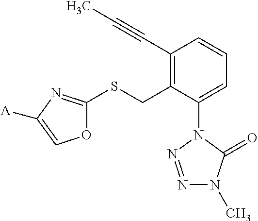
C1(C#CC)=C(CSC2=NC([A])=CO2)C(N2N=NN(C)C2=O)=CC=C1
